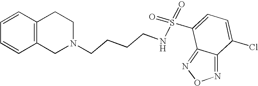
C1=CC=CC2=C1CCN(CCCCNS(=O)(=O)C1=CC=C(Cl)C3=NON=C13)C2
